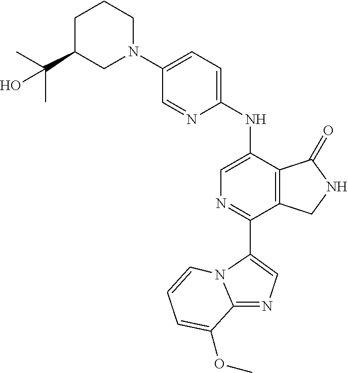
C1(N2CCCC(C(C)(C)O)C2)=CC=C(NC2=CN=C(C3=CN=C4N3C=CC=C4OC)C3=C2C(=O)NC3)N=C1
